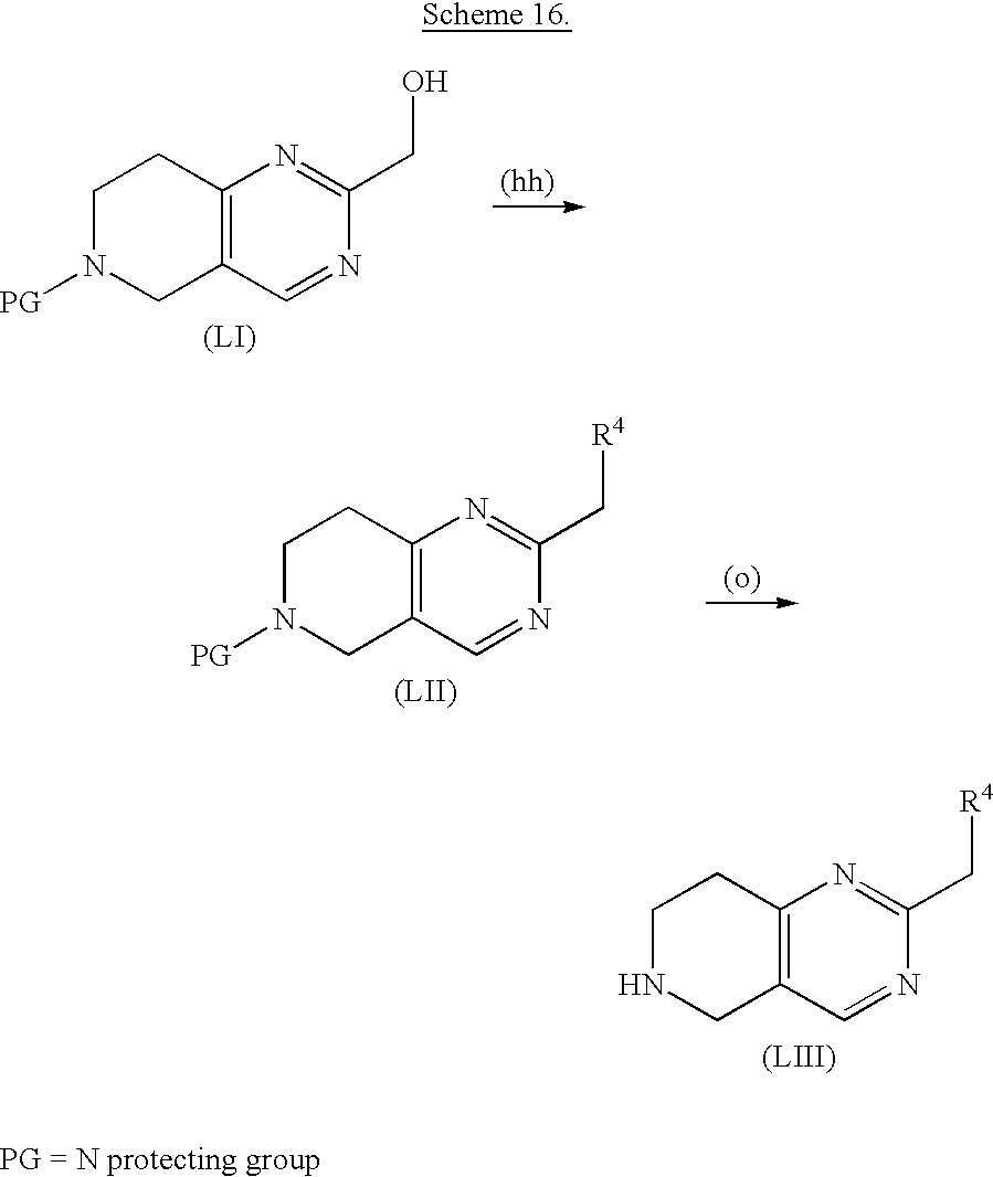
C1N([PG])CC2=C(C1)N=C(CO)N=C2.[(LI)].C1N([PG])CC2=C(C1)N=C(C[R4])N=C2.[(LII)].C1NCC2=C(C1)N=C(C[R4])N=C2.[(LIII)]
